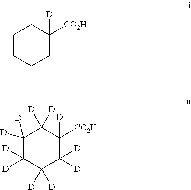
C1CCCC([CO2H])([D])C1.C1([D])([D])C([D])([D])C([D])([D])C([D])([D])C([D])([CO2H])C1([D])[D]
